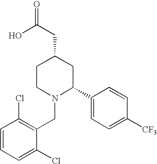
C1=CC=C(Cl)C(CN2C(C3=CC=C([CF3])C=C3)CC(CC(=O)O)CC2)=C1Cl
